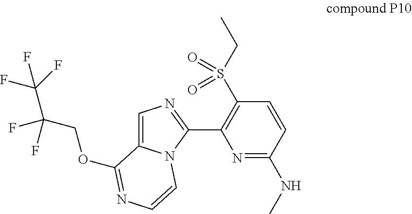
C1=C2N(C(C3=C(S(CC)(=O)=O)C=CC(NC)=N3)=N1)C=CN=C2OCC(C(F)(F)F)(F)F
